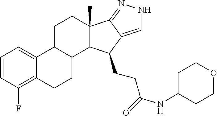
C12(C)C3=NNC=C3C(CCC(=O)NC3CCOCC3)C1C1C(C3=CC=CC(F)=C3CC1)CC2
